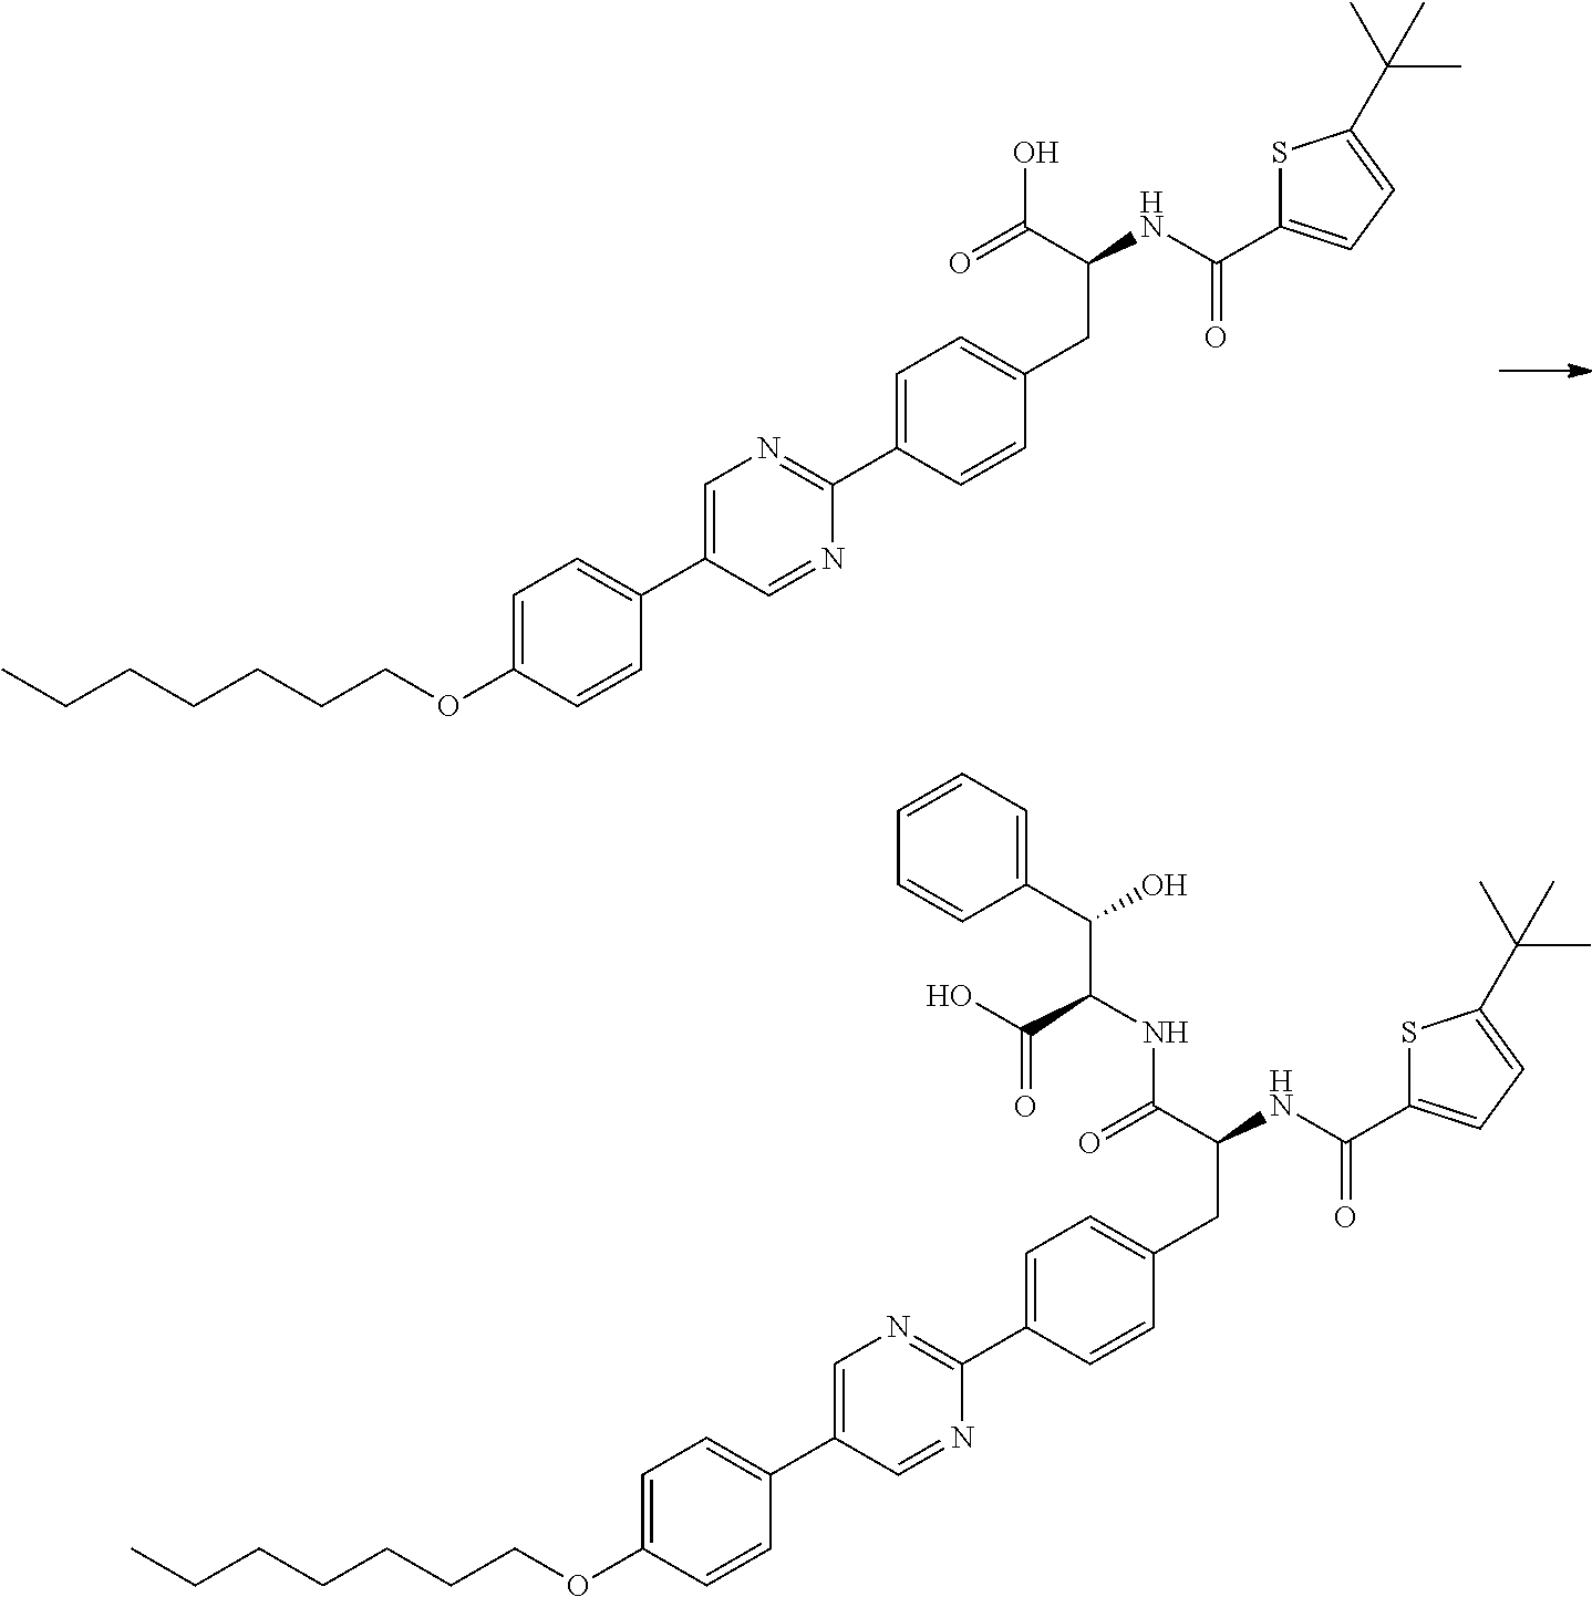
CCCCCCCOC1=CC=C(C2=CN=C(C3=CC=C(CC(C(=O)O)NC(=O)C4=CC=C(C(C)(C)C)S4)C=C3)N=C2)C=C1.CCCCCCCOC1=CC=C(C2=CN=C(C3=CC=C(CC(C(=O)NC(C(O)=O)C(C4=CC=CC=C4)O)NC(=O)C4=CC=C(C(C)(C)C)S4)C=C3)N=C2)C=C1
